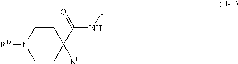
C1CC([Rb])(C(N[T])=O)CCN1[R1a]
